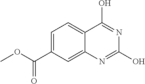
C1=C(C(OC)=O)C=C2C(=C1)C(O)=NC(O)=N2
